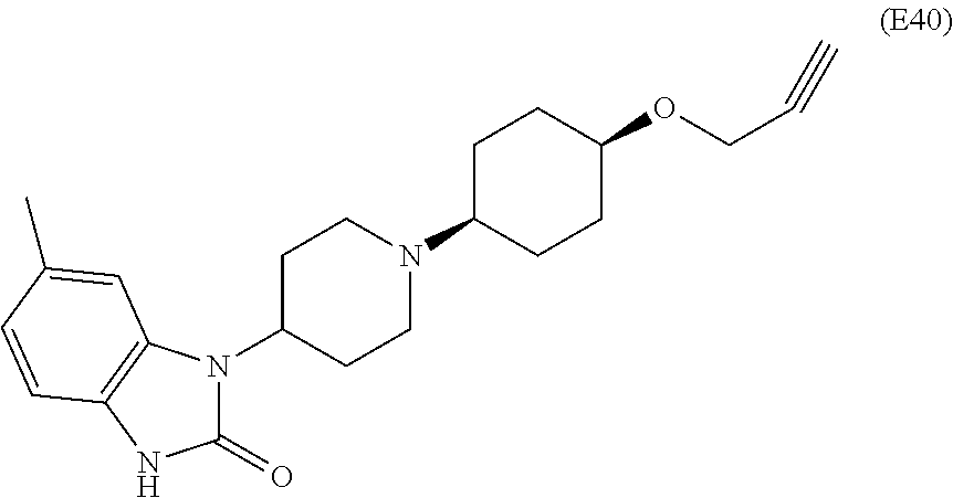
C1(=O)N(C2CCN(C3CCC(OCC#C)CC3)CC2)C2=C(N1)C=CC(C)=C2
